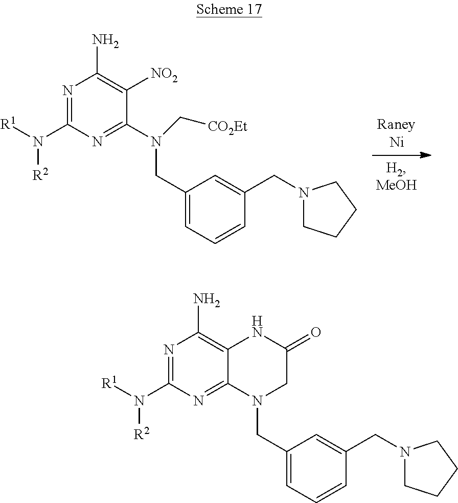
N1=C(N([R1])[R2])N=C(N(CC2=CC=CC(CN3CCCC3)=C2)C[CO2Et])C([NO2])=C1N.N1=C(N([R1])[R2])N=C2C(=C1N)NC(=O)CN2CC1=CC=CC(CN2CCCC2)=C1
